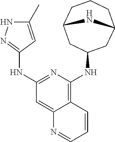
C1(NC2=NNC(C)=C2)=NC(NC2CC3CCCC(C2)N3)=C2C(=C1)N=CC=C2
